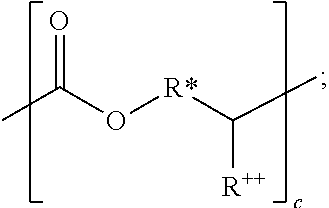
O=C(O[R*]C(C)[R++])C
